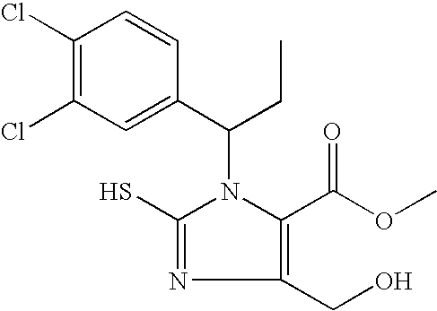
C1(Cl)=C(Cl)C=C(C(CC)N2C(S)=NC(CO)=C2C(OC)=O)C=C1
